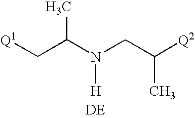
C(C(N(CC([Q2])C)[H])C)[Q1].[DE]
